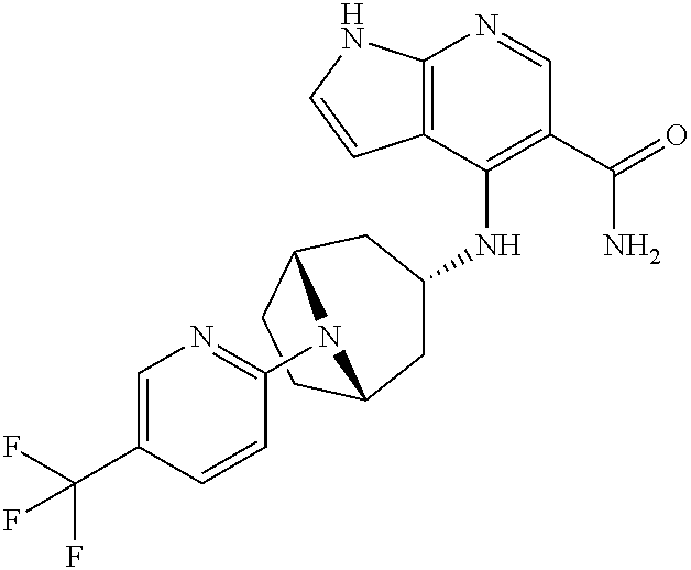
C12=C(C(NC3CC4CCC(C3)N4C3=NC=C(C(F)(F)F)C=C3)=C(C(=O)N)C=N1)C=CN2
